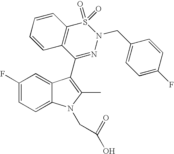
C1(F)=CC=C2C(=C1)C(C1=NN(CC3=CC=C(F)C=C3)S(=O)(=O)C3=C1C=CC=C3)=C(C)N2CC(=O)O
